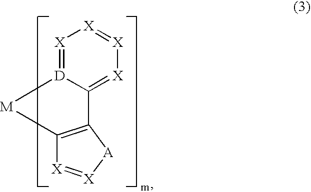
[X]1=[D]2C(=[X][X]=[X]1)C1=C([X]=[X][A]1)[M]2
